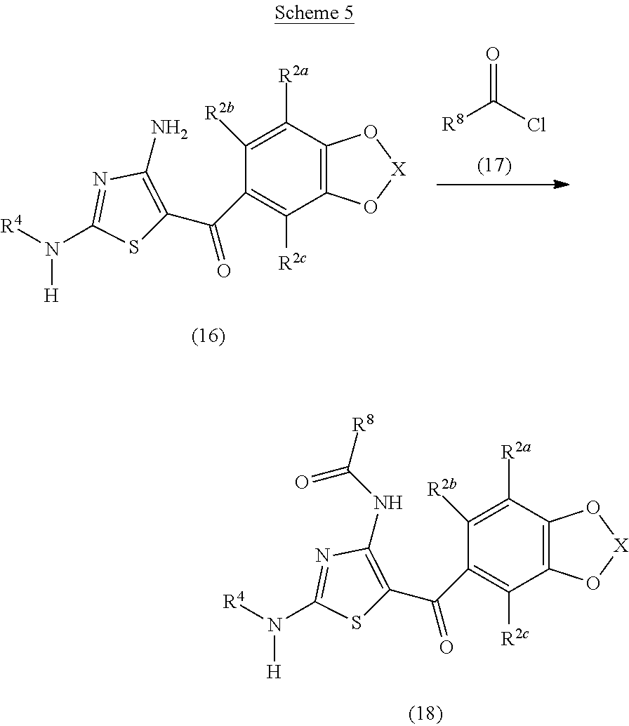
C12=C(C([R2a])=C([R2b])C(C(C3=C(NC([R8])=O)N=C(N([R4])[H])S3)=O)=C1[R2c])O[X]O2.C12=C(C([R2a])=C([R2b])C(C(C3=C(N)N=C(N([R4])[H])S3)=O)=C1[R2c])O[X]O2.[R8]C(Cl)=O
